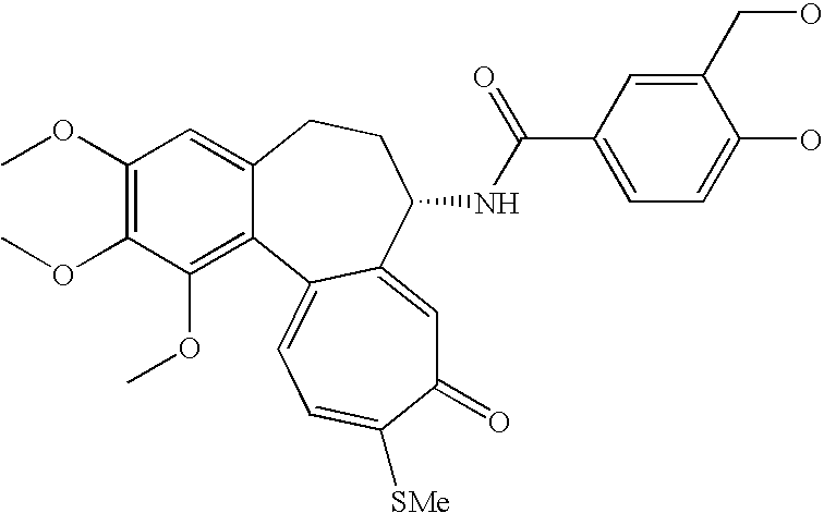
C1(OC)=C(OC)C(OC)=C2C(=C1)CCC(NC(C1=CC=C(O)C(CO)=C1)=O)C1=CC(=O)C([SMe])=CC=C21
